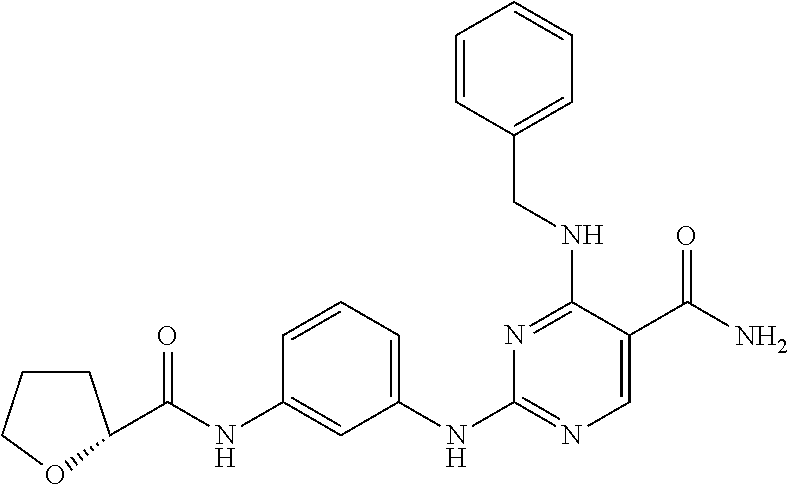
C1=CC=C(NC2=NC=C(C(N)=O)C(NCC3=CC=CC=C3)=N2)C=C1NC(=O)C1CCCO1
